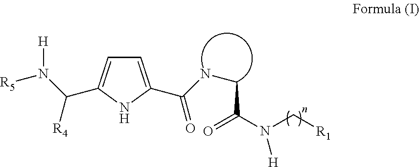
C1=C(C(NCC(=O)N(C[R1])[H])=O)NC(C(N([R5])[H])[R4])=C1
